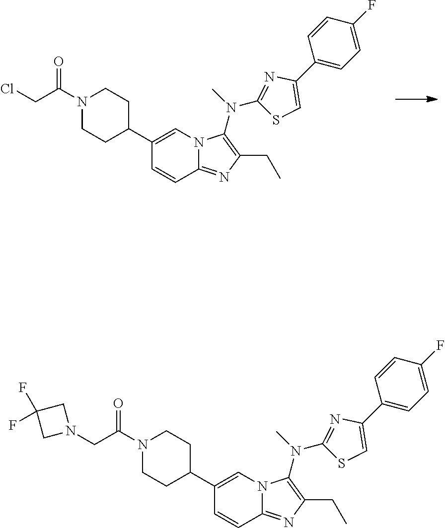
N1(C(CCl)=O)CCC(C2=CN3C(=NC(CC)=C3N(C3=NC(C4=CC=C(F)C=C4)=CS3)C)C=C2)CC1.N1(C(CN2CC(F)(F)C2)=O)CCC(C2=CN3C(=NC(CC)=C3N(C3=NC(C4=CC=C(F)C=C4)=CS3)C)C=C2)CC1
